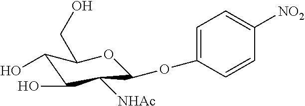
C1=C(OC2OC(CO)C(O)C(O)C2[NHAc])C=CC([NO2])=C1
